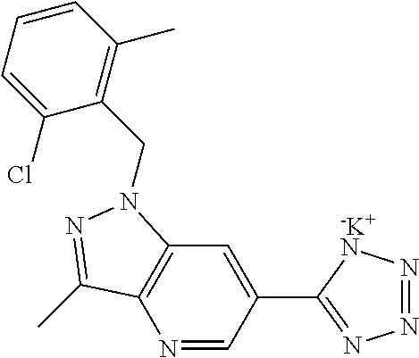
N1=CC(C2=NN=N[-K+N]2)=CC2=C1C(C)=NN2CC1=C(C)C=CC=C1Cl
